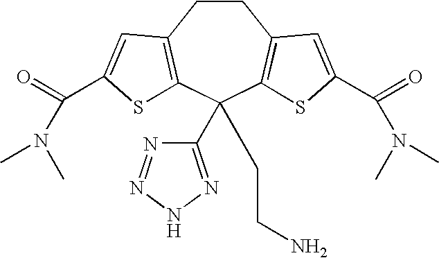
C1CC2=C(C(C3=NNN=N3)(CCN)C3=C1C=C(C(=O)N(C)C)S3)SC(C(=O)N(C)C)=C2
